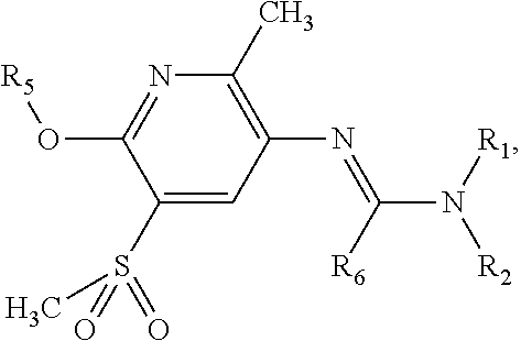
C1(S(C)(=O)=O)=CC(N=C([R6])N([R1])[R2])=C(C)N=C1O[R5]
